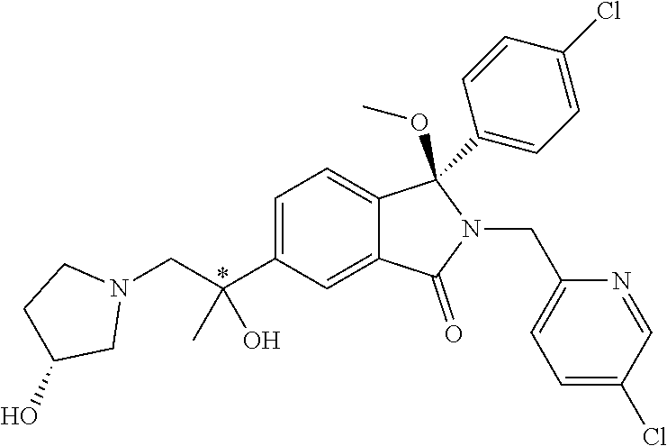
C1=C(C(CN2CCC(O)C2)(C)O)C=C2C(=C1)C(C1=CC=C(Cl)C=C1)(OC)N(CC1=CC=C(Cl)C=N1)C2=O
